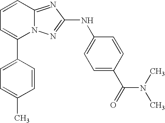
C1(C2=CC=CC3=NC(NC4=CC=C(C(N(C)C)=O)C=C4)=NN23)=CC=C(C)C=C1
